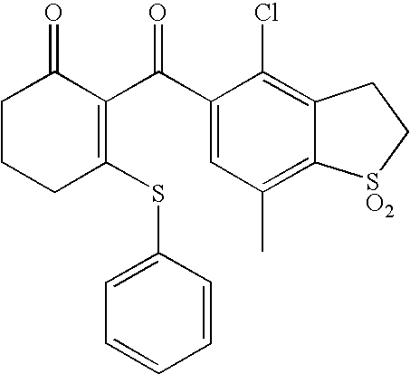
C1CCC(SC2=CC=CC=C2)=C(C(C2=CC(C)=C3C(=C2Cl)CC[SO2]3)=O)C1=O
